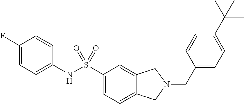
C1(F)=CC=C(NS(C2=CC=C3C(=C2)CN(CC2=CC=C(C(C)(C)C)C=C2)C3)(=O)=O)C=C1
